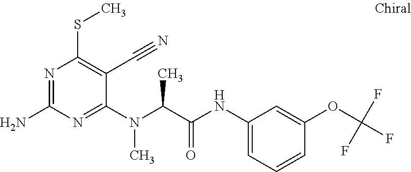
C1(N(C(C(NC2=CC=CC(OC(F)(F)F)=C2)=O)C)C)=NC(N)=NC(SC)=C1C#N
